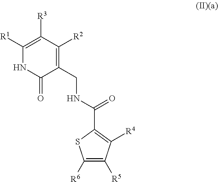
C1(CNC(=O)C2=C([R4])C([R5])=C([R6])S2)=C([R2])C([R3])=C([R1])NC1=O
